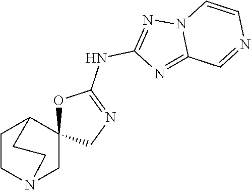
C1CN2CC3(C1CC2)OC(NC1=NN2C(=N1)C=NC=C2)=NC3
